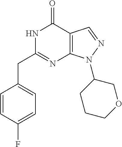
N1C(CC2=CC=C(F)C=C2)=NC2=C(C1=O)C=NN2C1CCCOC1
